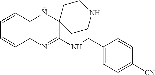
C12=C(N=C(NCC3=CC=C([CN])C=C3)C3(N1)CCNCC3)C=CC=C2
